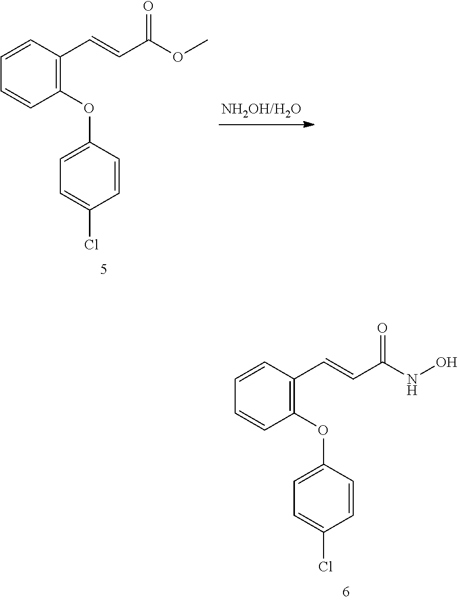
C(C(OC)=O)=CC1=C(OC2=CC=C(Cl)C=C2)C=CC=C1.C(C(NO)=O)=CC1=C(OC2=CC=C(Cl)C=C2)C=CC=C1
